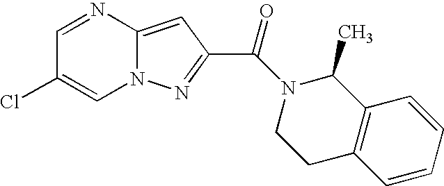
C1=NC2=CC(C(=O)N3C(C)C4=C(CC3)C=CC=C4)=NN2C=C1Cl
